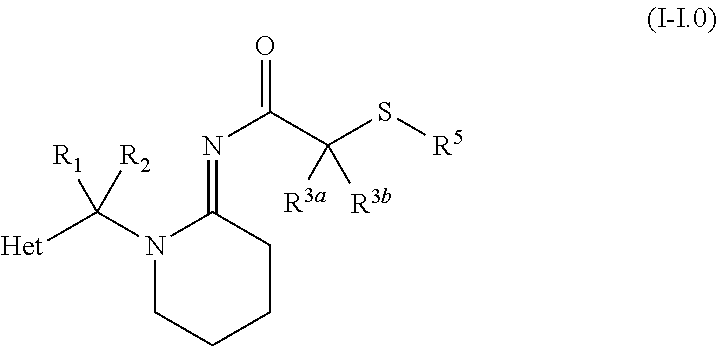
N1(C([R1])([Het])[R2])CCCCC1=NC(C(S[R5])([R3b])[R3a])=O
